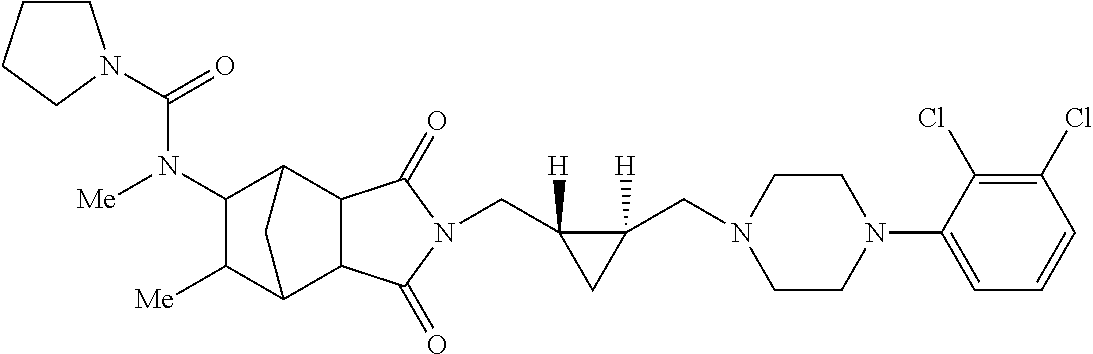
C(C1([H])C(CN2CCN(C3=CC=CC(Cl)=C3Cl)CC2)([H])C1)N1C(=O)C2C3C([Me])C(N([Me])C(=O)N4CCCC4)C(C2C1=O)C3
